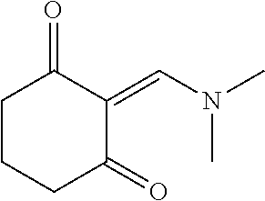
C1CCC(=O)C(=CN(C)C)C1=O
